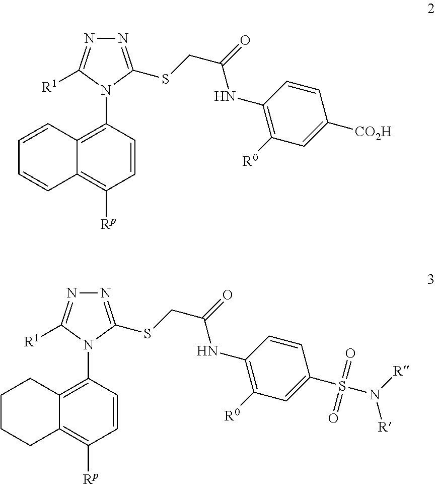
C1=CC2=C(N3C(SCC(=O)NC4=C([R0])C=C([CO2H])C=C4)=NN=C3[R1])C=CC([Rp])=C2C=C1.C1CCC2=C([Rp])C=CC(N3C(SCC(=O)NC4=C([R0])C=C(S(N([R])[R])(=O)=O)C=C4)=NN=C3[R1])=C2C1
